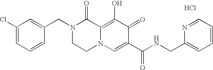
C1=C(CN2CCN3C(=C(O)C(=O)C(C(NCC4=CC=CC=N4)=O)=C3)C2=O)C=CC=C1Cl.Cl
